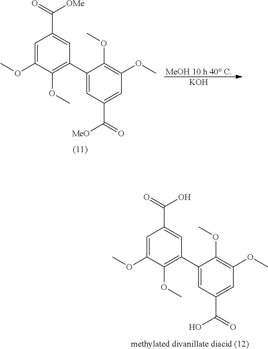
C1=C(OC)C(OC)=C(C2=CC(C(=O)O)=CC(OC)=C2OC)C=C1C(=O)O.C1=C(OC)C(OC)=C(C2=CC(C(=O)[MeO])=CC(OC)=C2OC)C=C1C(=O)[OMe].[MeOH 10 h 40 C].[KOH]
